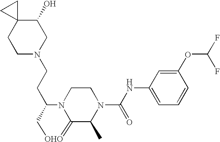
C1(O)C2(CCN(CCC3N4C(=[OHO]C3)C(C)N(C(NC3=CC=CC(OC(F)F)=C3)=O)CC4)C1)CC2
